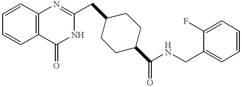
C1=CC=CC2=C1N=C(CC1CCC(C(NCC3=CC=CC=C3F)=O)CC1)NC2=O
